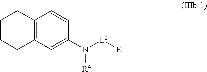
C12=C(C=CC(N([L2][E])[R4])=C1)CCCC2
